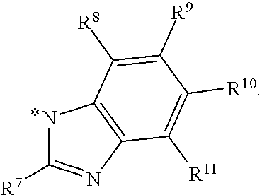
N1C([R7])=NC2=C1C([R8])=C([R9])C([R10])=C2[R11]
